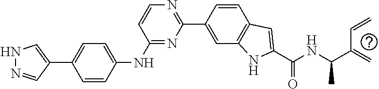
N1N=CC(C2=CC=C(NC3=NC(C4=CC5=C(C=C4)C=C(C(=O)NC(C)C(=C)C=C)N5)=NC=C3)C=C2)=C1
